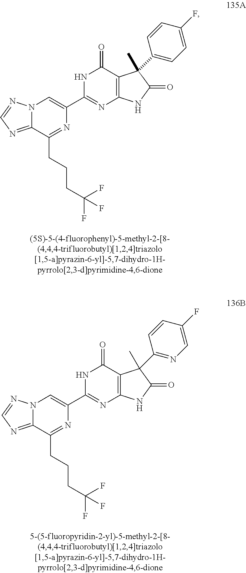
C12=NC=NN1C=C(C1=NC3=C(C(=O)N1)C(C1=CC=C(F)C=C1)(C)C(=O)N3)N=C2CCCC(F)(F)F.C12=NC=NN1C=C(C1=NC3=C(C(=O)N1)C(C1=NC=C(F)C=C1)(C)C(=O)N3)N=C2CCCC(F)(F)F
